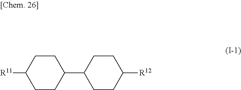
C1CC(C2CCC([R12])CC2)CCC1[R11]
